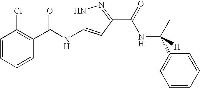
C1=CC=CC(C(NC2=CC(C(=O)NC(C3=CC=CC=C3)([H])C)=NN2)=O)=C1Cl
